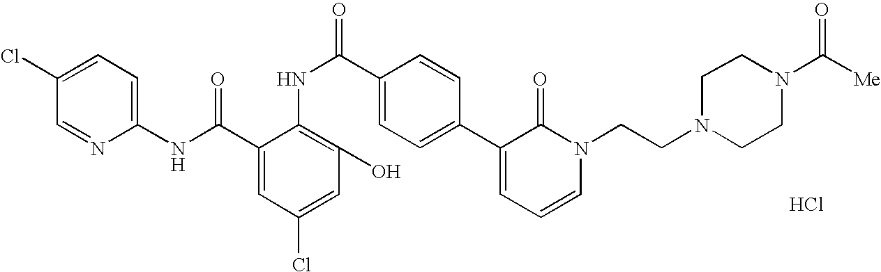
C1(NC(=O)C2=CC(Cl)=CC(O)=C2NC(=O)C2=CC=C(C3=CC=CN(CCN4CCN(C(=O)[Me])CC4)C3=O)C=C2)=CC=C(Cl)C=N1.Cl
